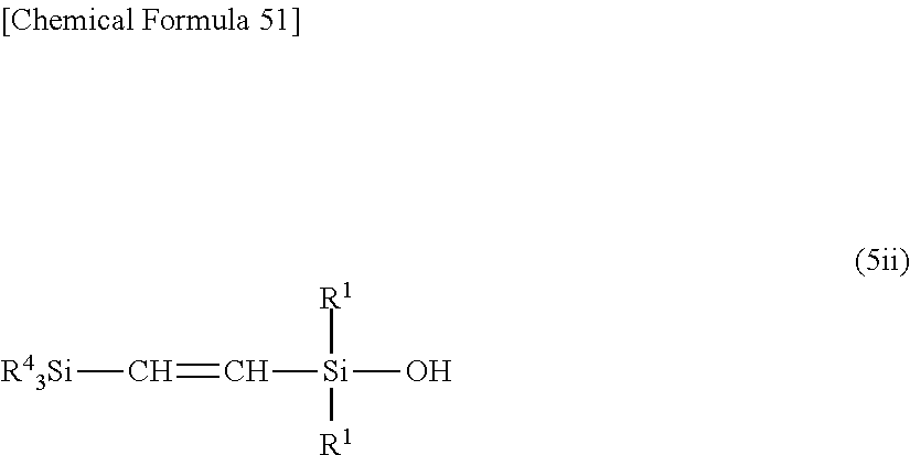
[R43Si]C=C[Si](O)([R1])[R1]
